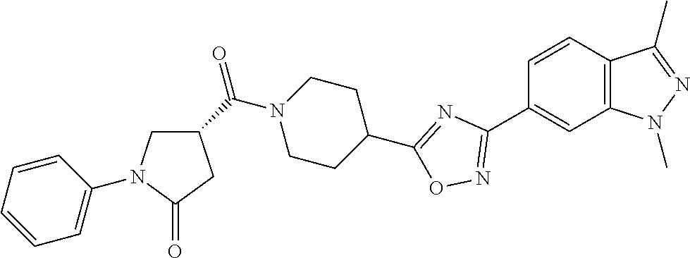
C1=CC2=C(C=C1C1=NOC(C3CCN(C(=O)C4CN(C5=CC=CC=C5)C(=O)C4)CC3)=N1)N(C)N=C2C
